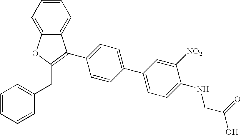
C1=C(C2=C(CC3=CC=CC=C3)OC3=CC=CC=C32)C=CC(C2=CC=C(NCC(O)=O)C([NO2])=C2)=C1
